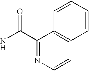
C1(C(N)=O)=NC=CC2=C1C=CC=C2
